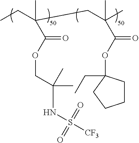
C(OC(C(C)(CC)CC(C)(C)C(OC1(CC)CCCC1)=O)=O)C(NS([CF3])(=O)=O)(C)C
